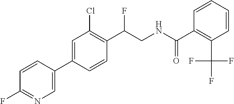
C1(C2=CC(Cl)=C(C(CNC(C3=C(C(F)(F)F)C=CC=C3)=O)F)C=C2)=CN=C(F)C=C1
